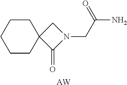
C1CCCCC12C(=O)N(CC(=O)N)C2.[AW]
